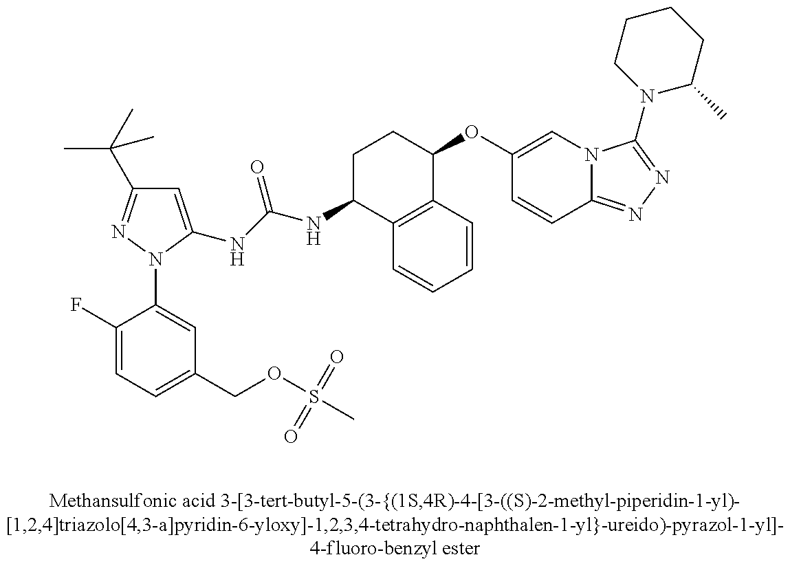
C1=C(NC(NC2C3=C(C(OC4=CN5C(=NN=C5N5C(C)CCCC5)C=C4)CC2)C=CC=C3)=O)N(C2=CC(COS(=O)(=O)C)=CC=C2F)N=C1C(C)(C)C
